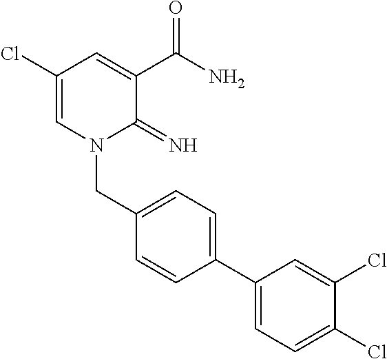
C1(Cl)=CN(CC2=CC=C(C3=CC=C(Cl)C(Cl)=C3)C=C2)C(=N)C(C(N)=O)=C1
